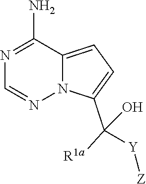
N1=C(N)C2=CC=C(C([R1a])([Y][Z])O)N2N=C1
